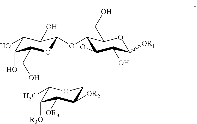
C1(O)C([OR1])OC(CO)C(OC2OC(CO)C(O)C(O)C2O)C1OC1C([OR2])C([OR3])C([R3O])C(C)O1
